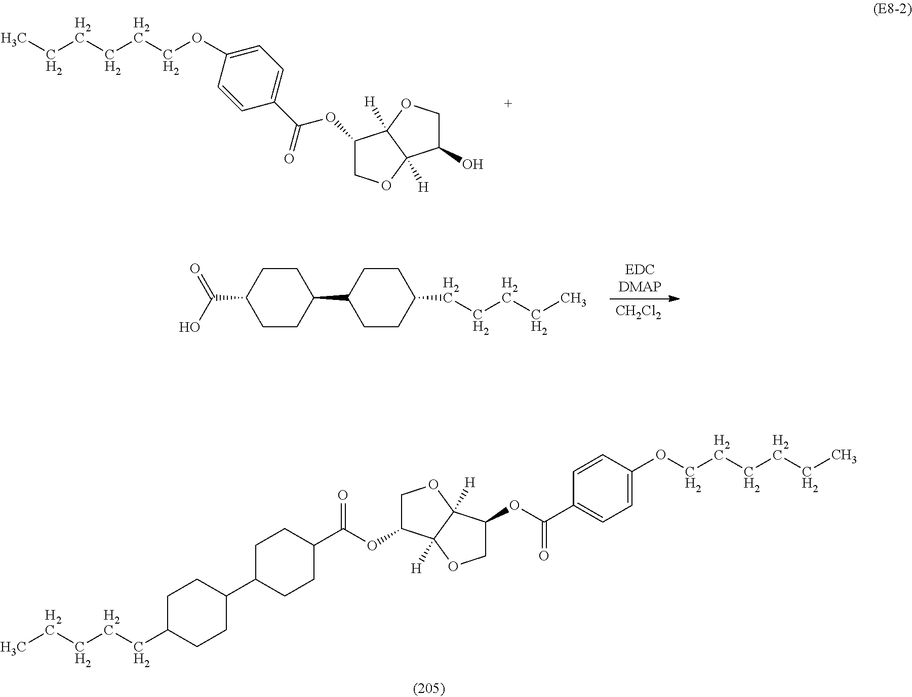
[EDCDMAP].[CH2Cl2].CCCCCC1CCC(C2CCC(C(=O)O)CC2)CC1.C(CC1CCC(C2CCC(C(OC3COC4([H])C3([H])OCC4OC(C3=CC=C(OCCCCCC)C=C3)=O)=O)CC2)CC1)CCC.C(CCOC1=CC=C(C(OC2COC3([H])C2([H])OCC3O)=O)C=C1)CCC
